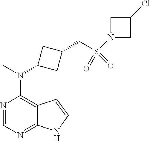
N1=CN=C2C(=C1N(C)C1CC(CS(=O)(=O)N3CC(Cl)C3)C1)C=CN2
